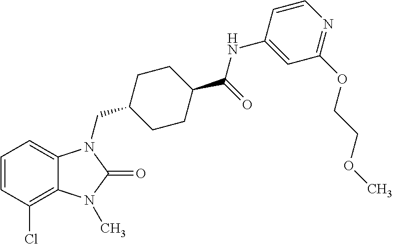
C1=CC(Cl)=C2C(=C1)N(CC1CCC(C(=O)NC3=CC(OCCOC)=NC=C3)CC1)C(=O)N2C
